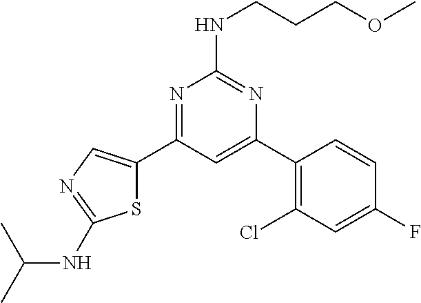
N1=C(C2=CN=C(NC(C)C)S2)C=C(C2=C(Cl)C=C(F)C=C2)N=C1NCCCOC
